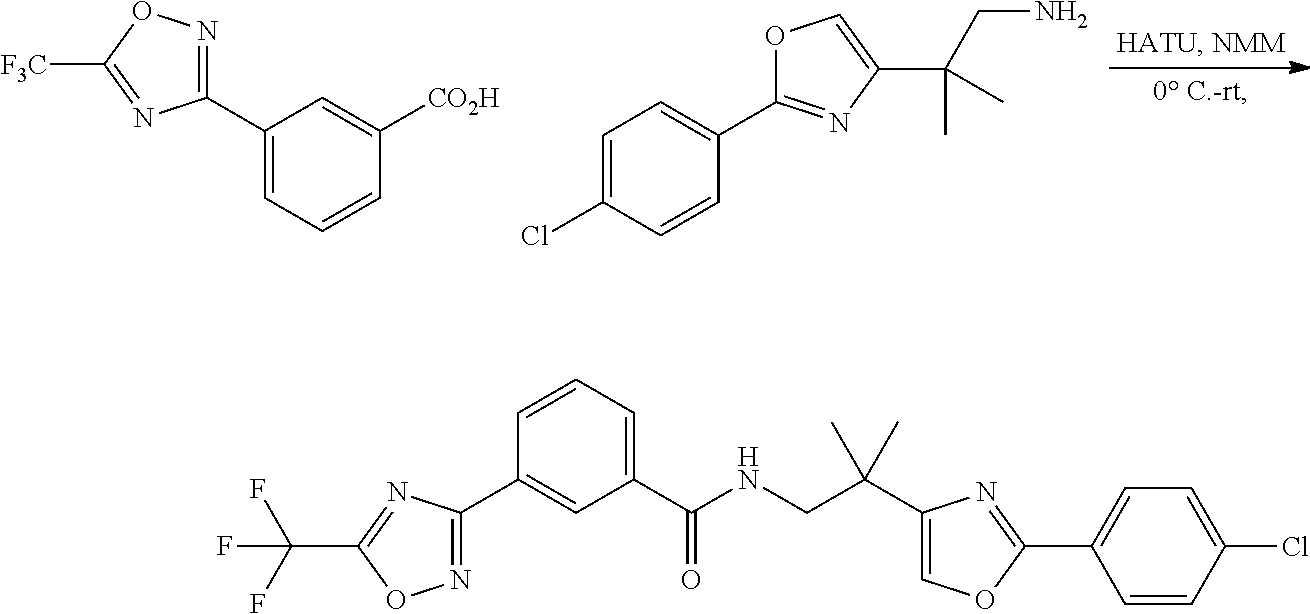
C1=C(Cl)C=CC(C2=NC(C(CN)(C)C)=CO2)=C1.C1(C2=NOC([F3C])=N2)=CC=CC([CO2H])=C1.C1=CC=C(C(NCC(C2=COC(C3=CC=C(Cl)C=C3)=N2)(C)C)=O)C=C1C1=NOC(C(F)(F)F)=N1
